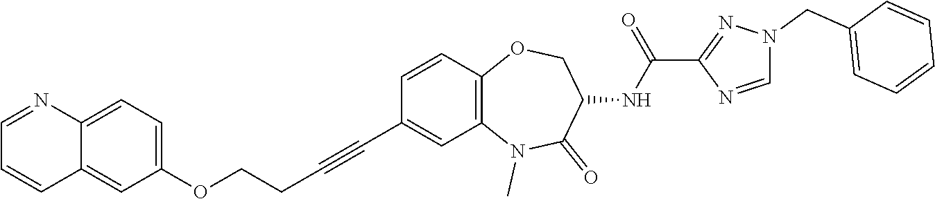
C12=C(C=CC(C#CCCOC3=CC=C4C(=C3)C=CC=N4)=C1)OCC(NC(C1=NN(CC3=CC=CC=C3)C=N1)=O)C(=O)N2C
